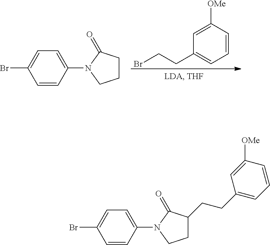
C1(Br)=CC=C(N2CCCC2=O)C=C1.C1=C([OMe])C=CC=C1CCBr.C1(Br)=CC=C(N2CCC(CCC3=CC=CC([OMe])=C3)C2=O)C=C1
